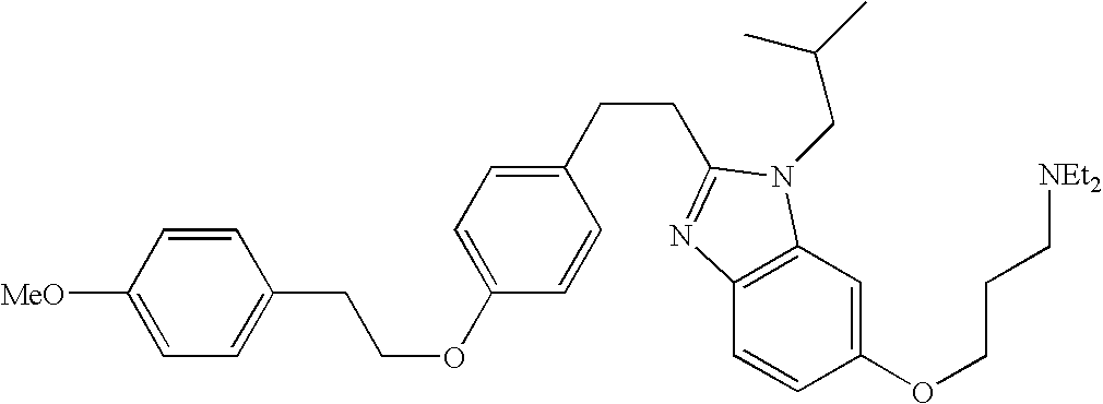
C12=C(C=CC(OCCC[NEt2])=C1)N=C(CCC1=CC=C(OCCC3=CC=C([MeO])C=C3)C=C1)N2CC(C)C
